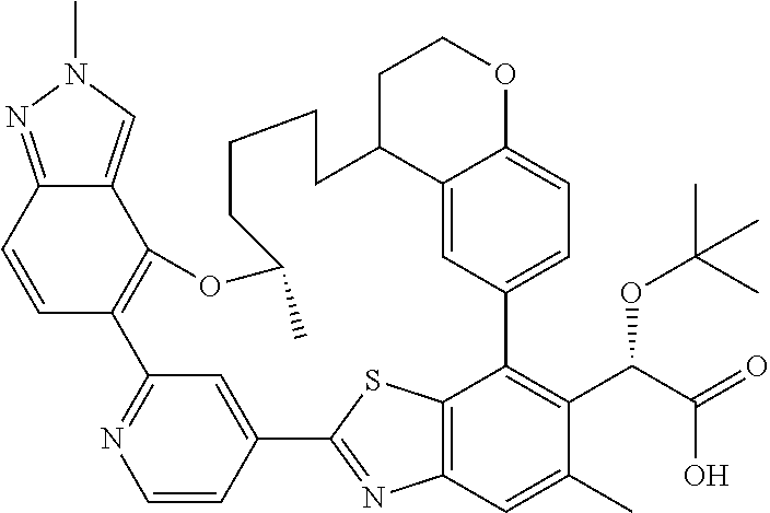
C1=CC2=CC(=N1)C1=C(C3=CN(C)N=C3C=C1)OC(C)CCCCC1C3=CC(=CC=C3OCC1)C1=C(C(C(O)=O)OC(C)(C)C)C(C)=CC3=C1SC2=N3
